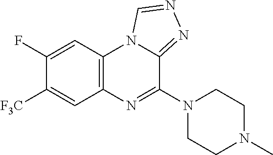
C12=C(C=C(F)C([F3C])=C1)N1C(=NN=C1)C(N1CCN(C)CC1)=N2
